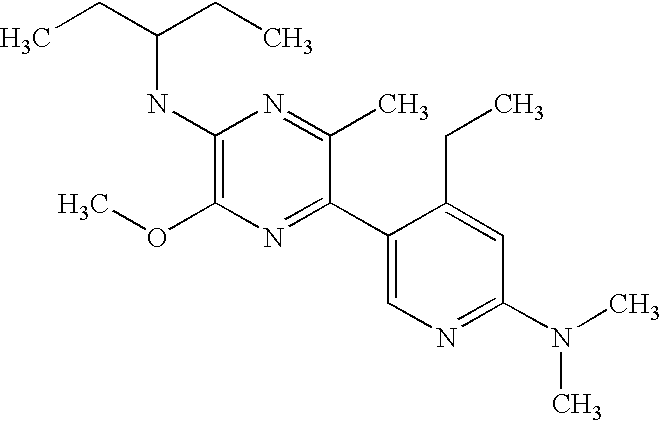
CCC(CC)NC1=C(OC)N=C(C2=CN=C(N(C)C)C=C2CC)C(C)=N1
